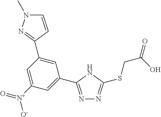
N1=C(C2=CC([N+](=O)[O-])=CC(C3=NN(C)C=C3)=C2)NC(SCC(O)=O)=N1
